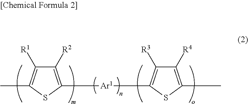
CC1=C([R1])C([R2])=C([Ar1]C2=C([R3])C([R4])=C(C)S2)S1
